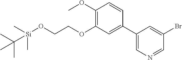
C1(C2=CN=CC(Br)=C2)=CC(OCCO[Si](C)(C)C(C)(C)C)=C(OC)C=C1
